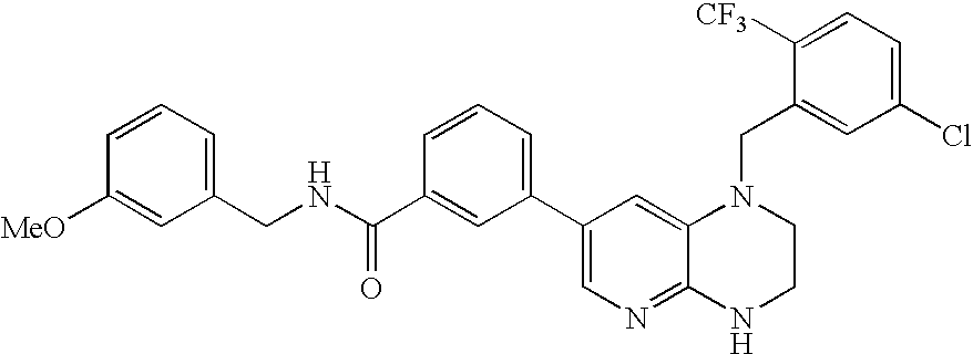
C1(C2=CC=CC(C(NCC3=CC=CC([MeO])=C3)=O)=C2)=CN=C2C(=C1)N(CC1=CC(Cl)=CC=C1[CF3])CCN2
